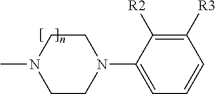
C1([R3])=C([R2])C(N2CCN(C)CC2)=CC=C1
